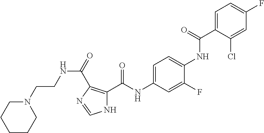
C1=C(C(=O)NC2=CC=C(NC(=O)C3=C(C(=O)NCCN4CCCCC4)N=CN3)C=C2F)C(Cl)=CC(F)=C1
